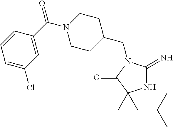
N1C(=N)N(CC2CCN(C(C3=CC(Cl)=CC=C3)=O)CC2)C(=O)C1(C)CC(C)C
